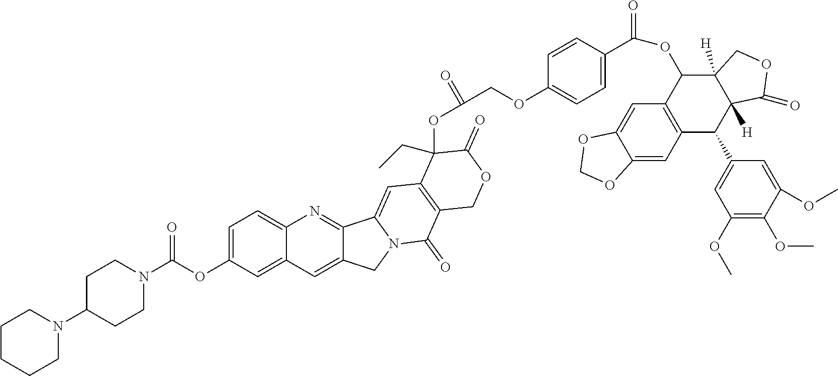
C1=C(OC(=O)N2CCC(N3CCCCC3)CC2)C=C2C(=C1)N=C1C(=C2)CN2C1=CC1=C(C2=O)COC(=O)C1(OC(=O)COC1=CC=C(C(=O)OC2C3=C(C(C4=CC(OC)=C(OC)C(OC)=C4)C4([H])C2([H])COC4=O)C=C2C(=C3)OCO2)C=C1)CC
